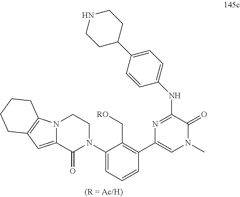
N12C(=CC3=C1CCCC3)C(=O)N(C1=CC=CC(C3=CN(C)C(=O)C(NC4=CC=C(C5CCNCC5)C=C4)=N3)=C1C[RO])CC2
